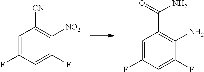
C1=C(F)C=C(F)C([NO2])=C1[CN].C1=C(F)C=C(F)C(N)=C1C(=O)N
